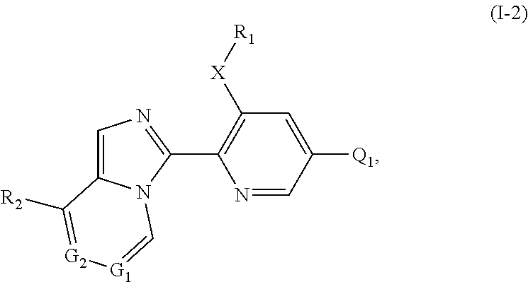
C1=C2N(C(C3=C([X][R1])C=C([Q1])C=N3)=N1)C=[G1][G2]=C2[R2]
